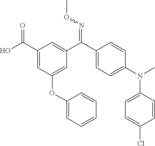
C1(C(O)=O)=CC(OC2=CC=CC=C2)=CC(C(C2=CC=C(N(C)C3=CC=C(Cl)C=C3)C=C2)=NOC)=C1
